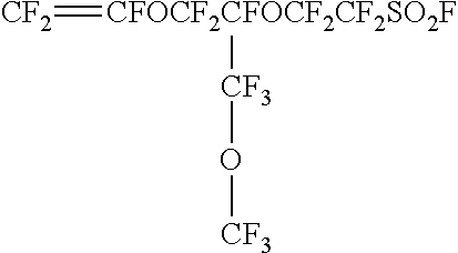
[CF2]=[CFOCF2CFOCF2CF2SO2F][CF3]O[CF3]
